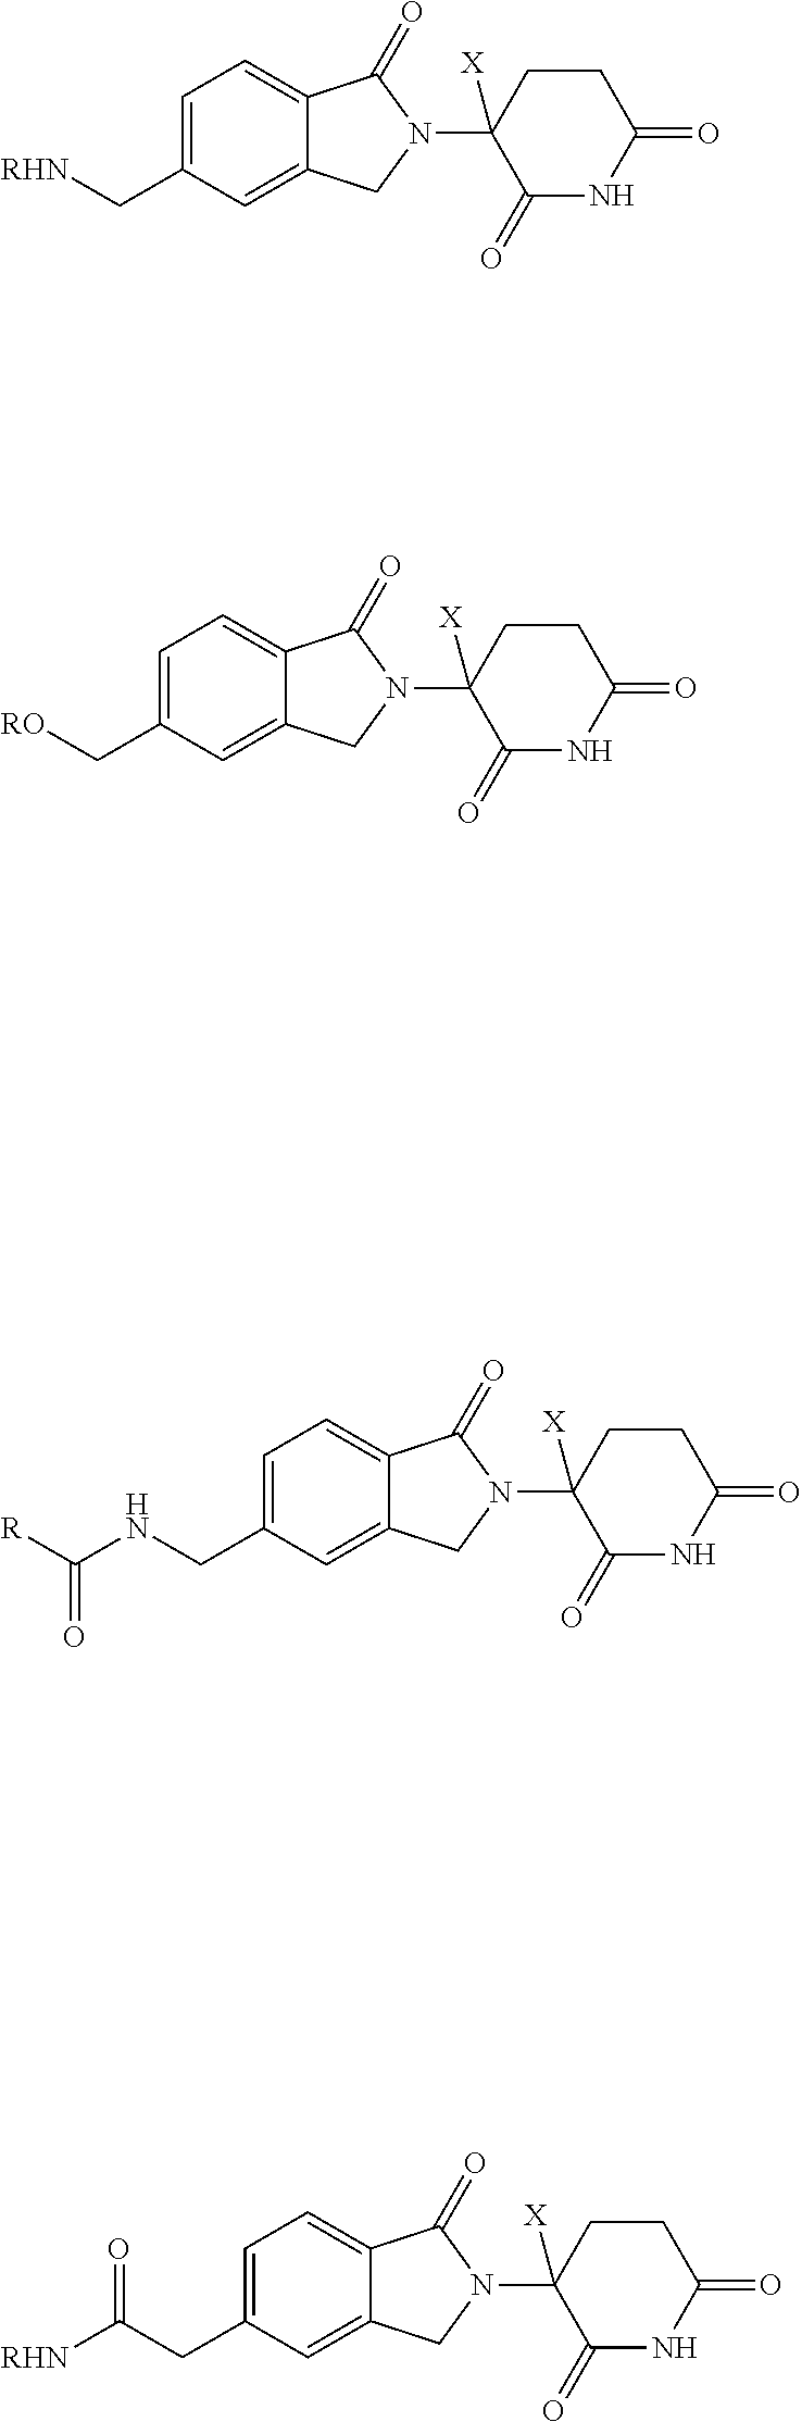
C1=C(CNC([R])=O)C=C2C(=C1)C(=O)N(C1([X])C(=O)NC(=O)CC1)C2.C1=C(CC([RHN])=O)C=C2C(=C1)C(=O)N(C1([X])C(=O)NC(=O)CC1)C2.C1=C(C[RHN])C=C2C(=C1)C(=O)N(C1([X])C(=O)NC(=O)CC1)C2.C1=C(C[RO])C=C2C(=C1)C(=O)N(C1([X])C(=O)NC(=O)CC1)C2
